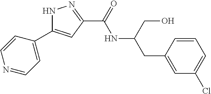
N1C(C2=CC=NC=C2)=CC(C(NC(CC2=CC(Cl)=CC=C2)CO)=O)=N1
